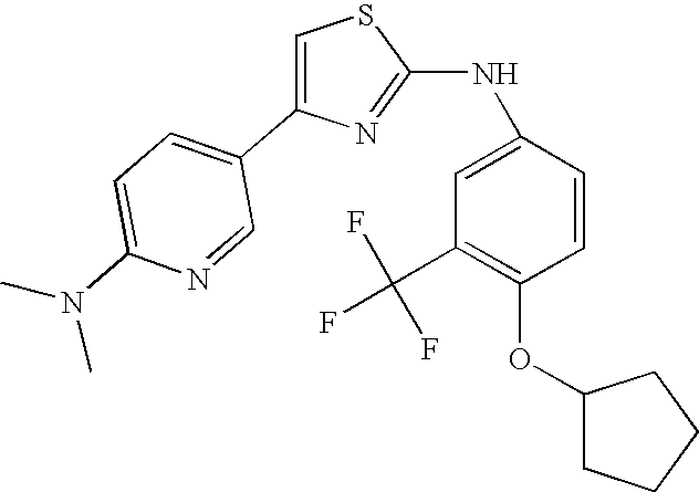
C1=C(C2=CC=C(N(C)C)N=C2)N=C(NC2=CC(C(F)(F)F)=C(OC3CCCC3)C=C2)S1
